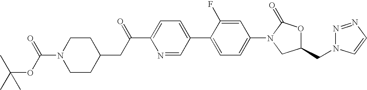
C1(CC(C2=CC=C(C3=CC=C(N4CC(CN5N=NC=C5)OC4=O)C=C3F)C=N2)=O)CCN(C(OC(C)(C)C)=O)CC1
